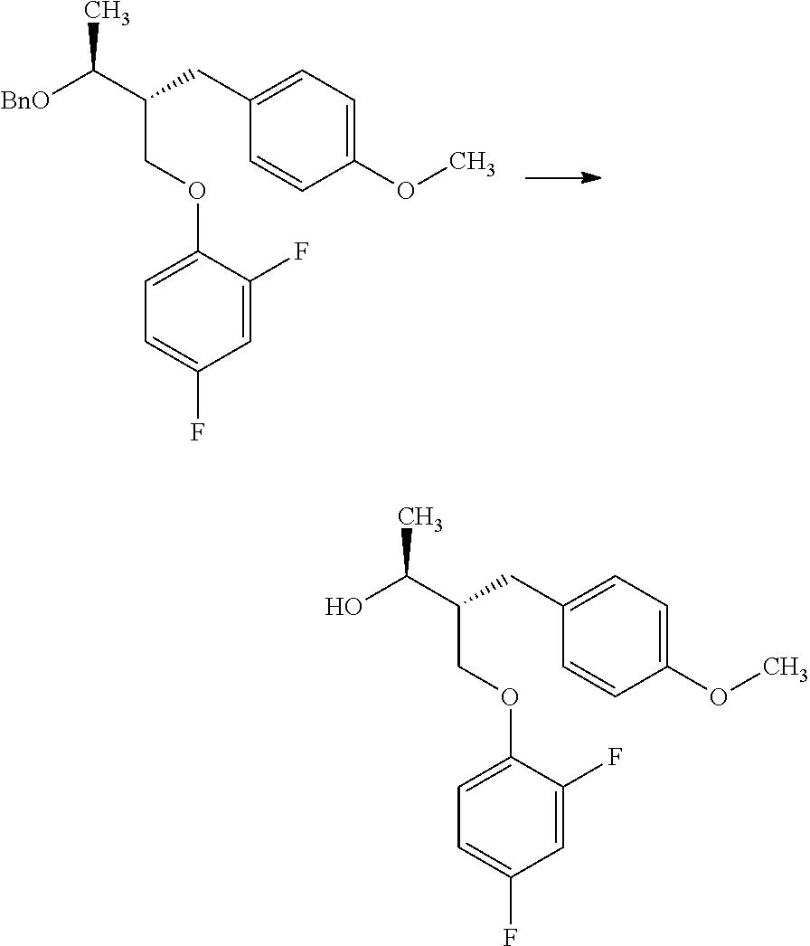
C1(OC)=CC=C(CC(C([BnO])C)COC2=CC=C(F)C=C2F)C=C1.C1(OC)=CC=C(CC(C(O)C)COC2=CC=C(F)C=C2F)C=C1
